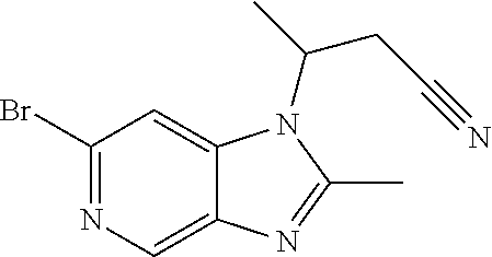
C1(Br)=NC=C2C(=C1)N(C(CC#N)C)C(C)=N2
